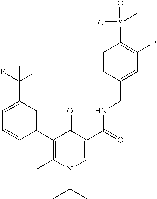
C1(C2=C(C)N(C(C)C)C=C(C(=O)NCC3=CC(F)=C(S(=O)(=O)C)C=C3)C2=O)=CC(C(F)(F)F)=CC=C1
